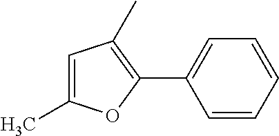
C1=C(C)OC(C2=CC=CC=C2)=C1C
